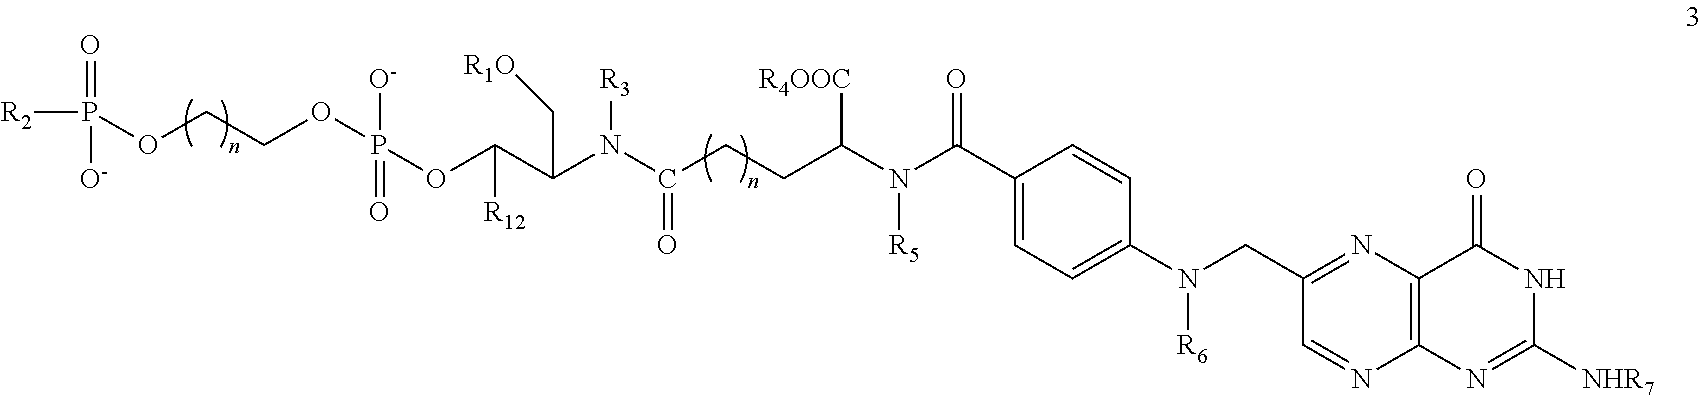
N(C(C1=CC=C(N([R6])CC2=NC3=C(N=C2)N=C([NHR7])NC3=O)C=C1)=O)(C(CCC(N(C(C(OP(OCCOP([R2])(=O)[O-])([O-])=O)[R12])C[R1O])[R3])=O)[R4OOC])[R5]
